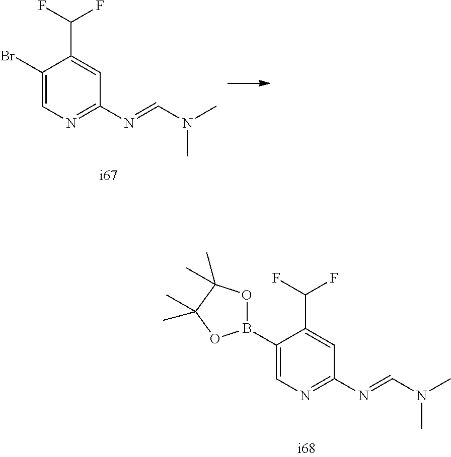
C1(Br)=CN=C(N=CN(C)C)C=C1C(F)F.C1(B2OC(C)(C)C(C)(C)O2)=CN=C(N=CN(C)C)C=C1C(F)F
